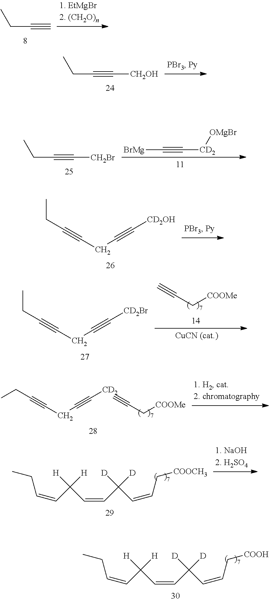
CCC#C.CCC#C[CH2OH].CCC#C[CH2Br].[BrMg]C#C[CD2][OMgBr].CCC#CCC#C[CD2OH].C(C#CCC#C[CD2])C.C#CC[COOMe].CCC=CC([H])([H])C=CC([D])([D])C=CC[COOCH3].CCC=CC([H])([H])C=CC([D])([D])C=CC[COOH].C(C[COOMe])#C.CCC#CCC#C[CD2Br]
